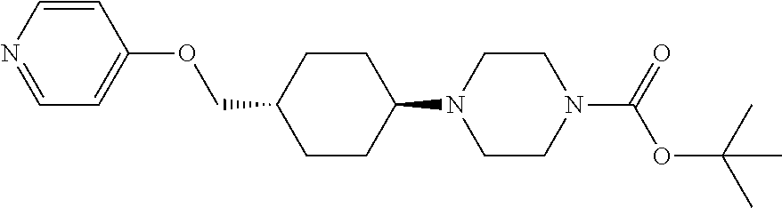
C1CC(N2CCN(C(OC(C)(C)C)=O)CC2)CCC1COC1=CC=NC=C1
